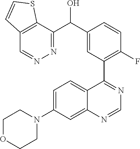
C1=C(N2CCOCC2)C=C2C(=C1)C(C1=C(F)C=CC(C(C3=NN=CC4=C3SC=C4)O)=C1)=NC=N2
